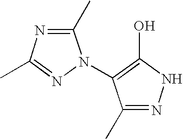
C1(C)=NC(C)=NN1C1=C(O)NN=C1C
